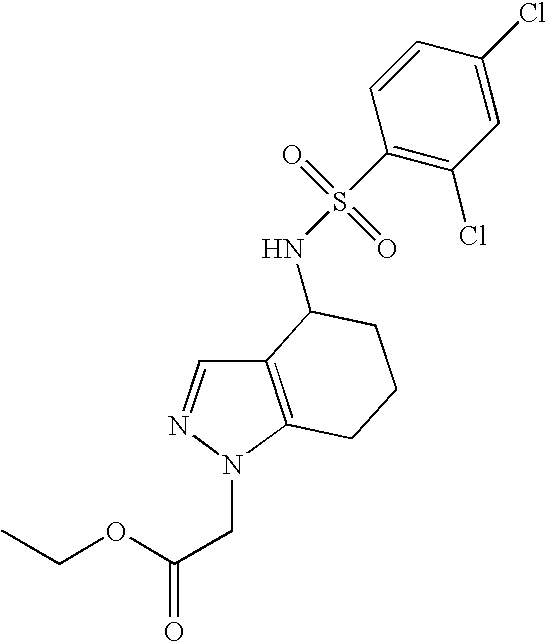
C12=C(N(CC(=O)OCC)N=C1)CCCC2NS(=O)(=O)C1=C(Cl)C=C(Cl)C=C1
